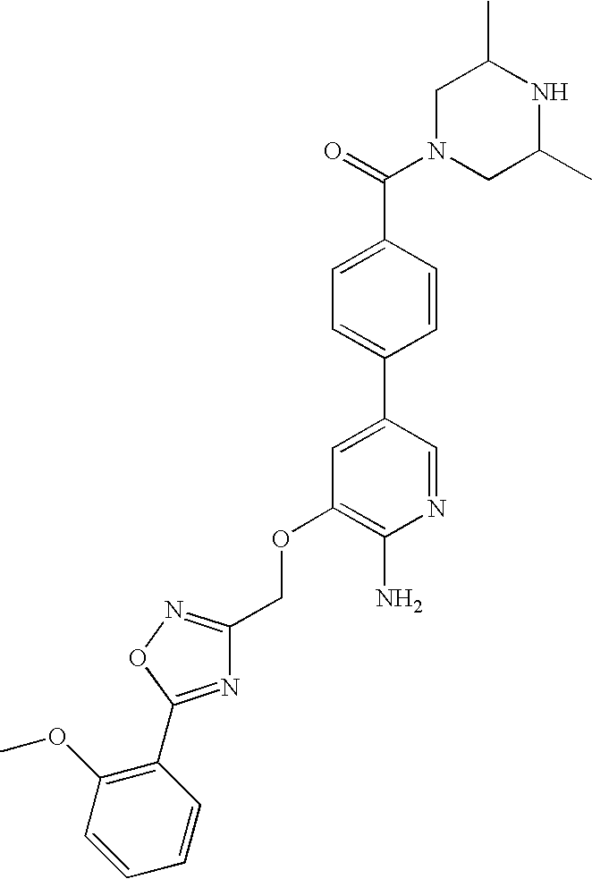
C1N(C(=O)C2=CC=C(C3=CC(OCC4=NOC(C5=C(OC)C=CC=C5)=N4)=C(N)N=C3)C=C2)CC(C)NC1C
